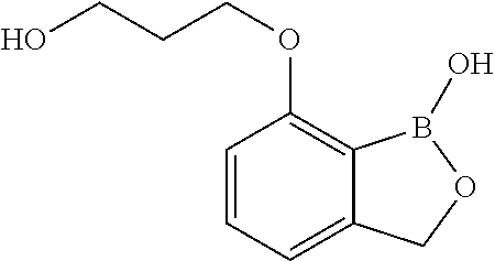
C1=CC=C2C(=C1OCCCO)B(O)OC2
